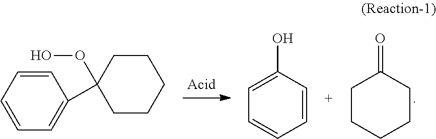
C1=CC=CC=C1C1(OO)CCCCC1.C1=C(O)C=CC=C1.C1CCCCC1=O
